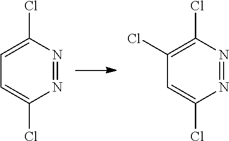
N1=NC(Cl)=CC=C1Cl.N1=NC(Cl)=C(Cl)C=C1Cl
